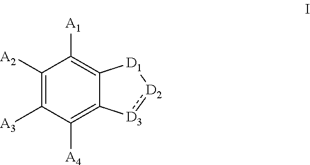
C1([A2])=C([A3])C([A4])=C2C(=C1[A1])[D1][D2]:[D3]2
